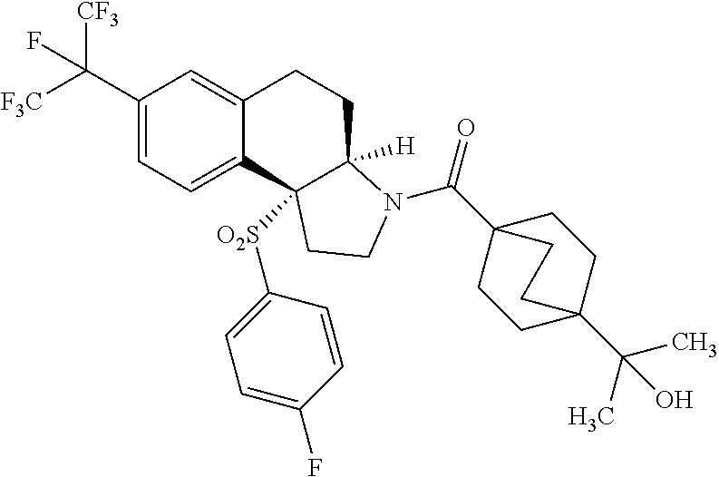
[F3C]C(C1=CC=C2C(=C1)CCC1([H])C2([O2S]C2=CC=C(F)C=C2)CCN1C(C12CCC(C(C)(C)O)(CC1)CC2)=O)([CF3])F
